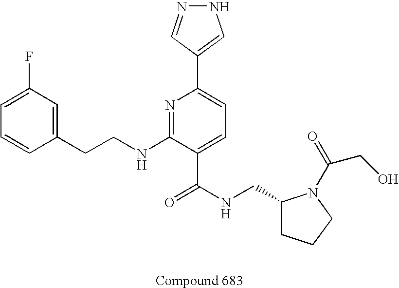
C1=CC(CCNC2=NC(C3=CNN=C3)=CC=C2C(NCC2CCCN2C(=O)CO)=O)=CC(F)=C1
